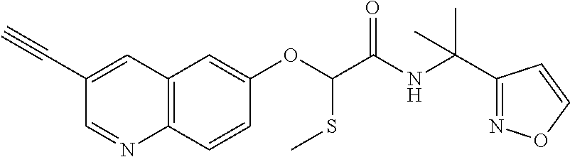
C1(C#C)=CC2=C(N=C1)C=CC(OC(SC)C(=O)NC(C1=NOC=C1)(C)C)=C2
